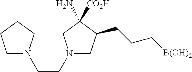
C1C(CCC[B(OH)2])C(N)([CO2H])CN1CCN1CCCC1
